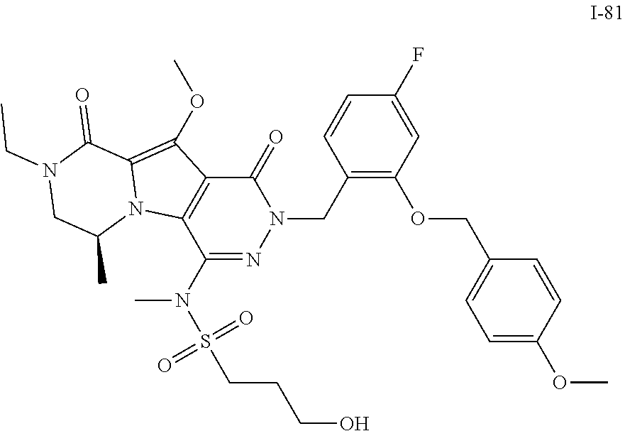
C1(N(S(=O)(=O)CCCO)C)=NN(CC2=C(OCC3=CC=C(OC)C=C3)C=C(F)C=C2)C(=O)C2=C1N1C(=C2OC)C(=O)N(CC)CC1C
